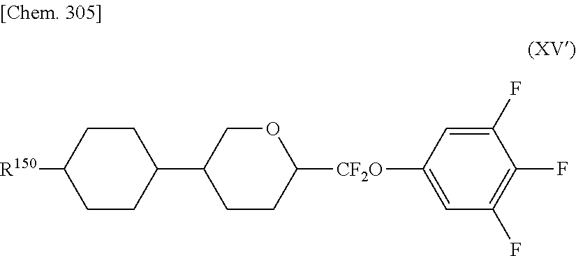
C1CC(C2CCC([CF2O]C3=CC(F)=C(F)C(F)=C3)OC2)CCC1[R150]
